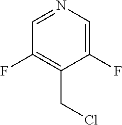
C1(F)=CN=CC(F)=C1CCl
